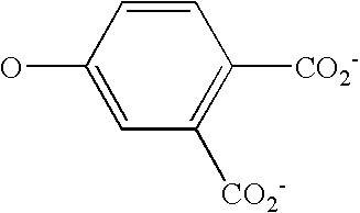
OC1=CC([CO2-])=C([CO2-])C=C1
